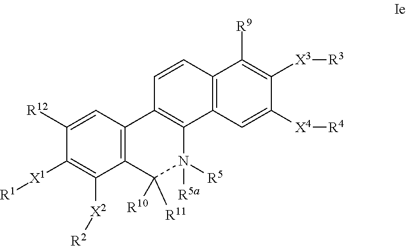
C12=C(C=C([X4][R4])C([X3][R3])=C1[R9])C1=C(C=C2)C2=C(C([R11])([R10])N1([R5])[R5a])C([X2][R2])=C([X1][R1])C([R12])=C2
